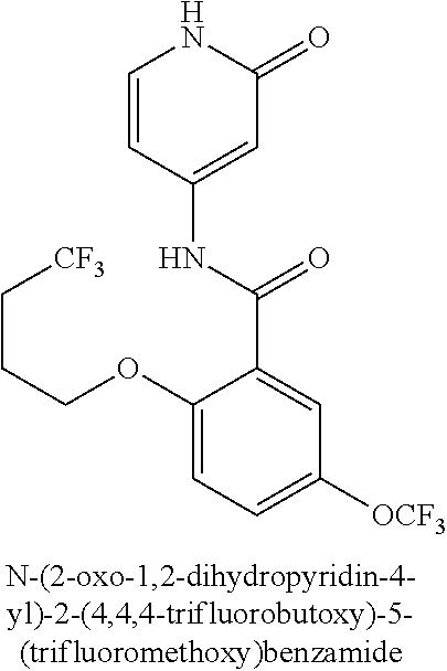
C1(OCCC[CF3])=CC=C([OCF3])C=C1C(=O)NC1=CC(=O)NC=C1
